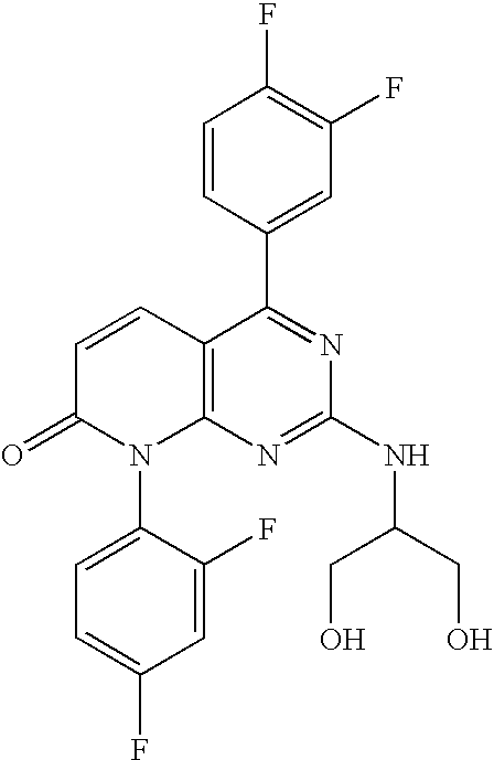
C1=CC(C2=NC(NC(CO)CO)=NC3=C2C=CC(=O)N3C2=CC=C(F)C=C2F)=CC(F)=C1F
